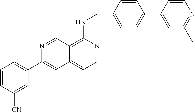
C1=C(C2=CC3=CC=NC(NCC4=CC=C(C5=CC(C)=NC=C5)C=C4)=C3C=N2)C=C([CN])C=C1
